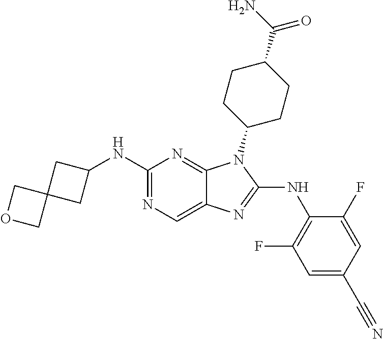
C1(NC2CC3(C2)COC3)=NC=C2C(=N1)N(C1CCC(C(N)=O)CC1)C(NC1=C(F)C=C(C#N)C=C1F)=N2
